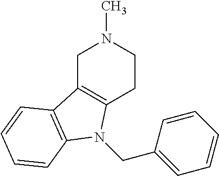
C1C2=C(CCN1C)N(CC1=CC=CC=C1)C1=C2C=CC=C1
